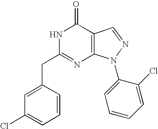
C1=NN(C2=CC=CC=C2Cl)C2=C1C(=O)NC(CC1=CC(Cl)=CC=C1)=N2
